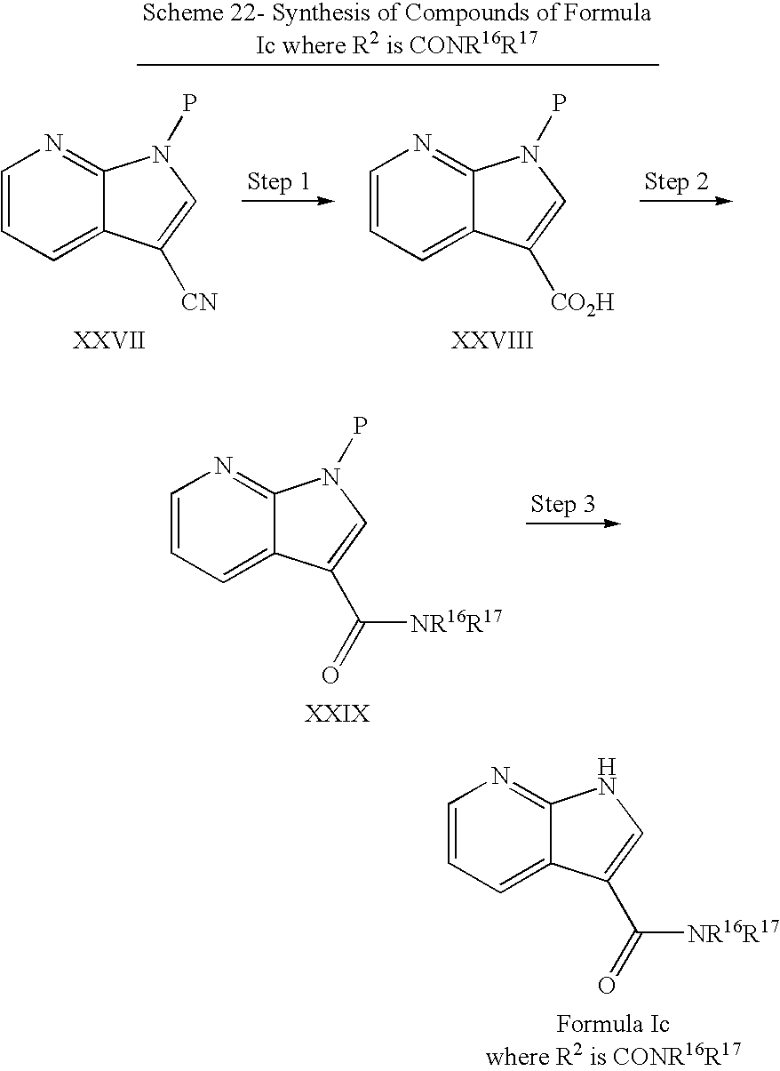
C1=CC=C2C(=N1)N(P)C=C2C([NR16R17])=O.C1=CC=C2C(=N1)NC=C2C([NR16R17])=O.C1=CC=C2C(=N1)N(P)C=C2[CN].C1=CC=C2C(=N1)N(P)C=C2[CO2H]
